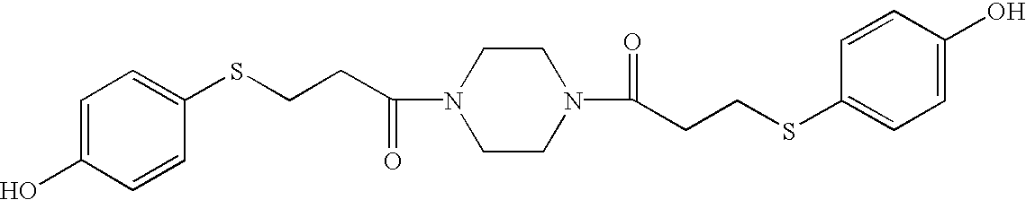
C1=C(O)C=CC(SCCC(N2CCN(C(CCSC3=CC=C(O)C=C3)=O)CC2)=O)=C1
